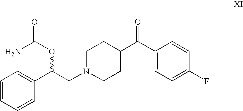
C1=CC=CC(C(CN2CCC(C(C3=CC=C(F)C=C3)=O)CC2)OC(=O)N)=C1
